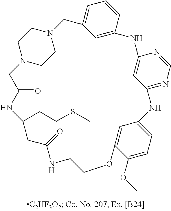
N12CCN(CC1)CC1=CC=CC(=C1)NC1=CC(=NC=N1)NC1=CC=C(OC)C(=C1)OCCNC(=O)CC(CCSC)NC(=O)C2
